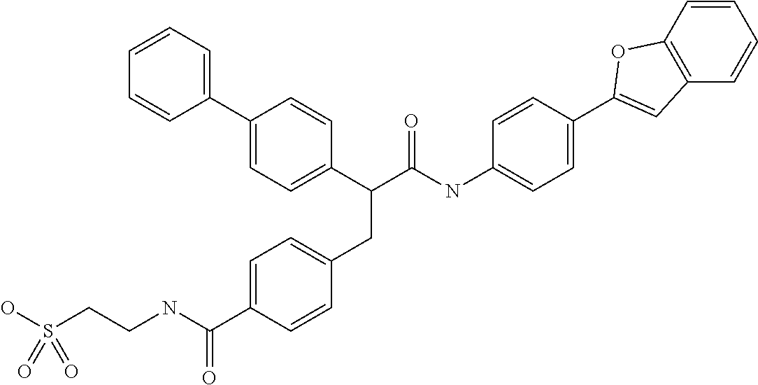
C1=C(C(NCCS(=O)(=O)O)=O)C=CC(CC(C2=CC=C(C3=CC=CC=C3)C=C2)C(NC2=CC=C(C3=CC4=C(C=CC=C4)O3)C=C2)=O)=C1
